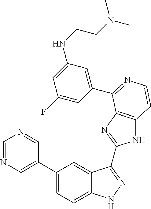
C1(C2=CN=CN=C2)=CC=C2C(=C1)C(C1=NC3=C(N1)C=CN=C3C1=CC(NCCN(C)C)=CC(F)=C1)=NN2
